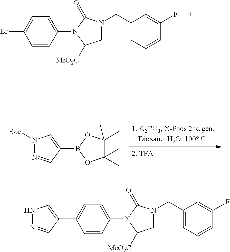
C1=C(N2C([MeO2C])CN(CC3=CC=CC(F)=C3)C2=O)C=CC(Br)=C1.N1([Boc])N=CC(B2OC(C)(C)C(C)(C)O2)=C1.C1=C(N2C([MeO2C])CN(CC3=CC=CC(F)=C3)C2=O)C=CC(C2=CNN=C2)=C1
